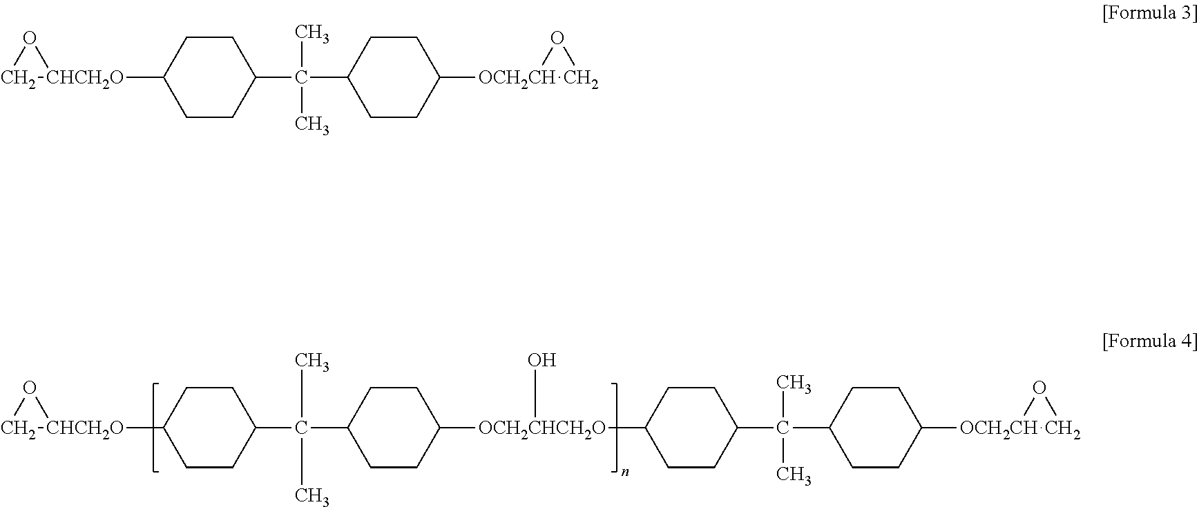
C1[CHCH2O](C2CCC(C(C3CCC([OCH2CHCH2O](C4CCC(C(C5CCC([OCH2CH]6CO6)CC5)(C)C)CC4)O)CC3)(C)C)CC2)O1.C1[CHCH2O](C2CCC(C(C3CCC([OCH2CH]4CO4)CC3)(C)C)CC2)O1
